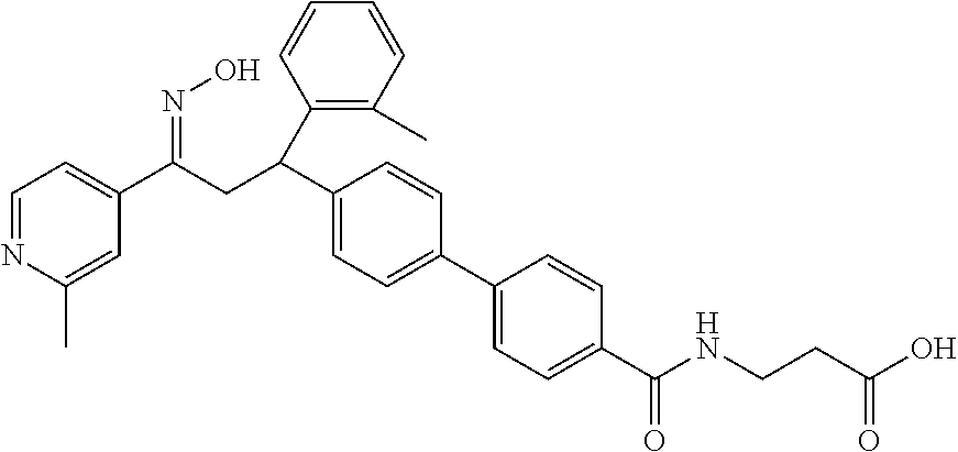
C1=NC(C)=CC(C(CC(C2=C(C)C=CC=C2)C2=CC=C(C3=CC=C(C(NCCC(O)=O)=O)C=C3)C=C2)=NO)=C1
